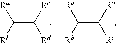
C(=C([Rc])[Rd])([Rb])[Ra].C(=C([Rc])[Rd])([Rb])[Ra]
